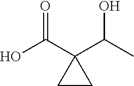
OC(C1(C(C)O)CC1)=O
